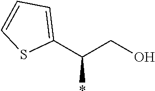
S1C(C(CO)*)=CC=C1
